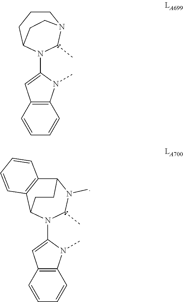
C12=C(N(C)C(N3C(C)N(C)C4C5=C(C3CC4)C=CC=C5)=C1)C=CC=C2.C12=C(N(C)C(N3C(C)N4CCCC3CC4)=C1)C=CC=C2
